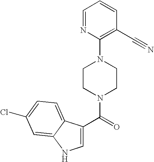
C1=NC(N2CCN(C(=O)C3=CNC4=CC(Cl)=CC=C34)CC2)=C(C#N)C=C1
